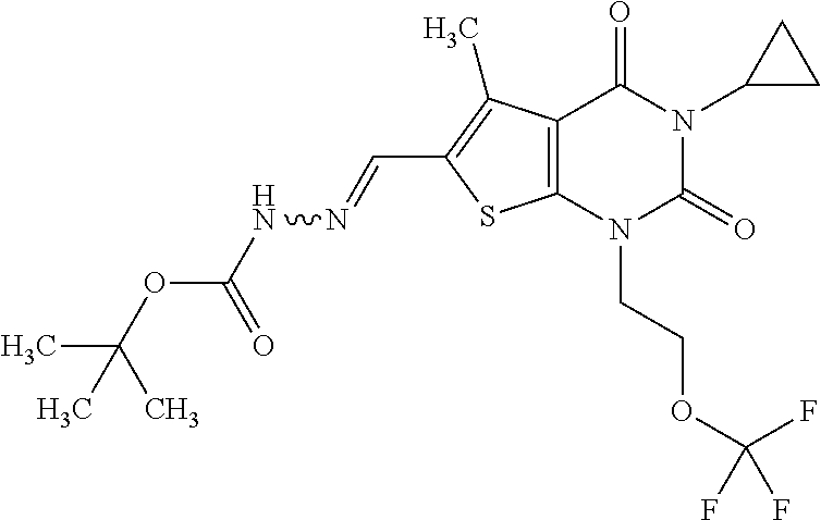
C12=C(N(CCOC(F)(F)F)C(=O)N(C3CC3)C1=O)SC(C=NNC(OC(C)(C)C)=O)=C2C
